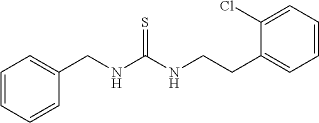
C1(CNC(NCCC2=CC=CC=C2Cl)=S)=CC=CC=C1
